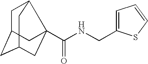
C(NCC1=CC=CS1)(=O)C12C3CC(CC(C1)C3)C2
